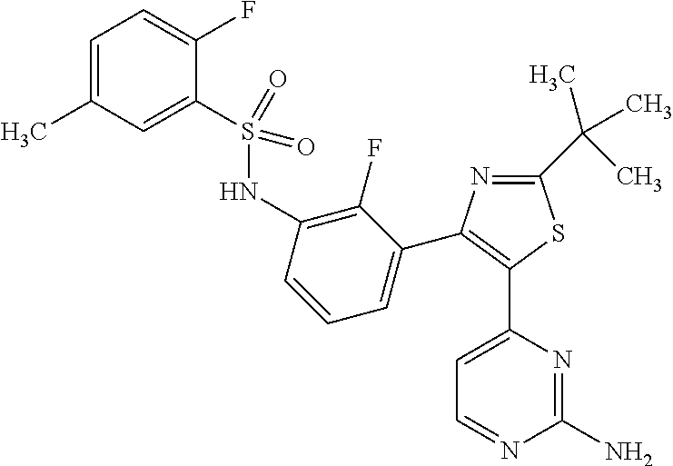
N1=C(C(C)(C)C)SC(C2=CC=NC(N)=N2)=C1C1=CC=CC(NS(=O)(=O)C2=CC(C)=CC=C2F)=C1F
